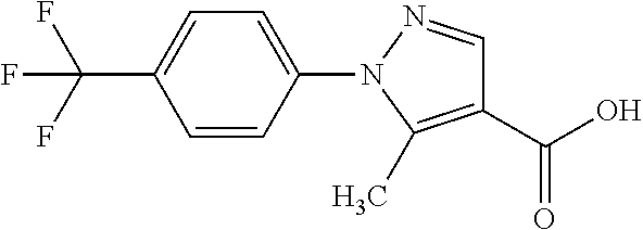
C1(C(O)=O)=C(C)N(C2=CC=C(C(F)(F)F)C=C2)N=C1
